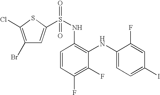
C1(Br)=C(Cl)SC(S(NC2=C(NC3=CC=C(I)C=C3F)C(F)=C(F)C=C2)(=O)=O)=C1
